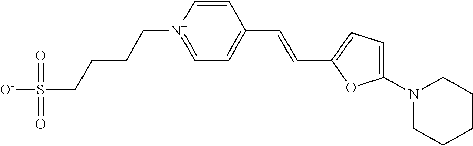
C1=C[N+](CCCCS([O-])(=O)=O)=CC=C1C=CC1=CC=C(N2CCCCC2)O1
